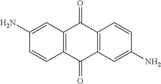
C12=C(C=C(N)C=C1)C(=O)C1=C(C2=O)C=C(N)C=C1
